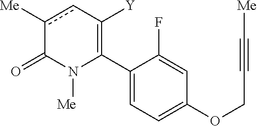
C1(C2=C([Y])cc([Me])C(=O)N2[Me])=CC=C(OCC#C[Me])C=C1F
